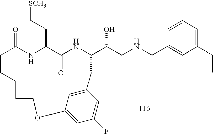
C1=CC=C(CC)C=C1CNCC(O)C1NC(=O)C(CC[SCH3])NC(=O)CCCCCOC2=CC(F)=CC(=C2)C1
